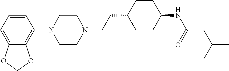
C1=CC=C2C(=C1N1CCN(CCC3CCC(NC(=O)CC(C)C)CC3)CC1)OCO2
